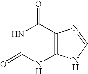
N1C(=O)NC2=C(C1=O)N=CN2
